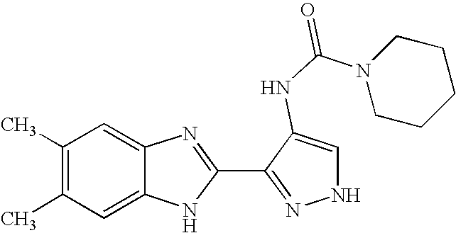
C1=C2C(=CC(C)=C1C)N=C(C1=NNC=C1NC(N1CCCCC1)=O)N2
